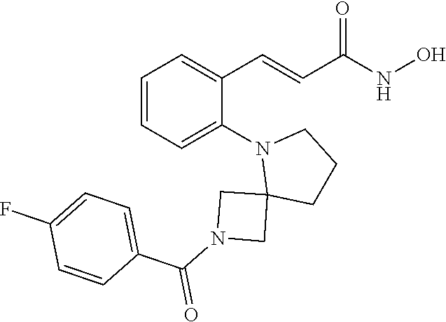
C(C(=O)NO)=CC1=CC=CC=C1N1CCCC12CN(C(C1=CC=C(F)C=C1)=O)C2
